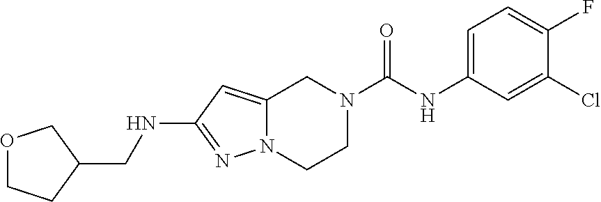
N(C1=NN2C(=C1)CN(C(NC1=CC=C(F)C(Cl)=C1)=O)CC2)CC1COCC1
